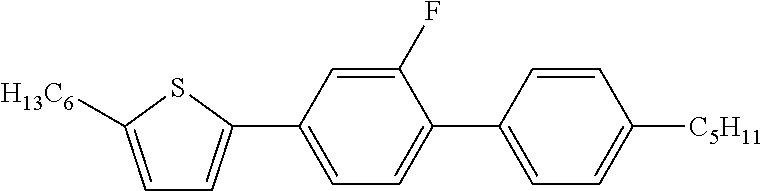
C1=C([H13C6])SC(C2=CC=C(C3=CC=C([C5H11])C=C3)C(F)=C2)=C1
